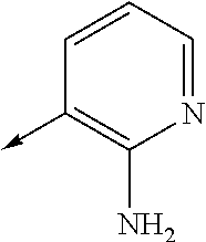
C1(->C)=C(N)N=CC=C1
